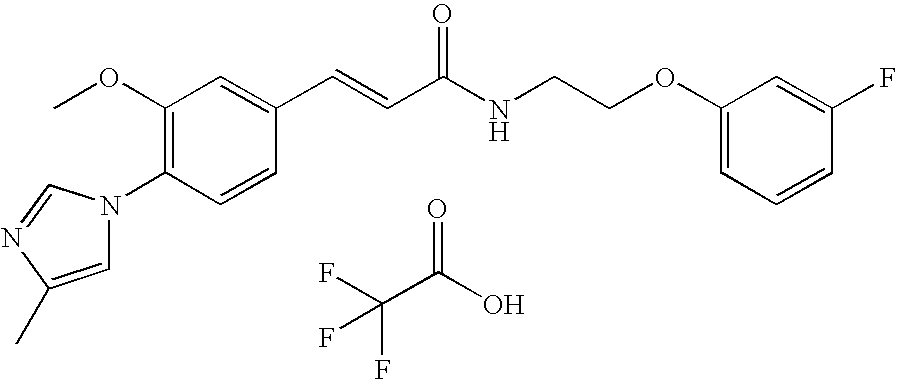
C1(OC)=C(N2C=C(C)N=C2)C=CC(C=CC(NCCOC2=CC=CC(F)=C2)=O)=C1.FC(C(O)=O)(F)F
